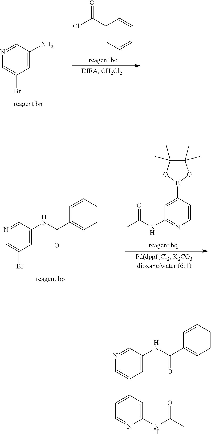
C1(NC(C)=O)=NC=CC(B2OC(C)(C)C(C)(C)O2)=C1.C1=C(NC(C2=CC=CC=C2)=O)C=NC=C1Br.C1=C(N)C=NC=C1Br.C1=CC(C(Cl)=O)=CC=C1.C1=C(NC(C2=CC=CC=C2)=O)C=NC=C1C1=CC=NC(NC(C)=O)=C1
